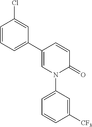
C1=CC(C2=CC=CC(Cl)=C2)=CN(C2=CC=CC([CF3])=C2)C1=O
